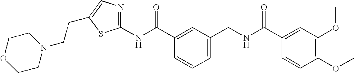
C1(NC(C2=CC(CNC(C3=CC(OC)=C(OC)C=C3)=O)=CC=C2)=O)=NC=C(CCN2CCOCC2)S1
